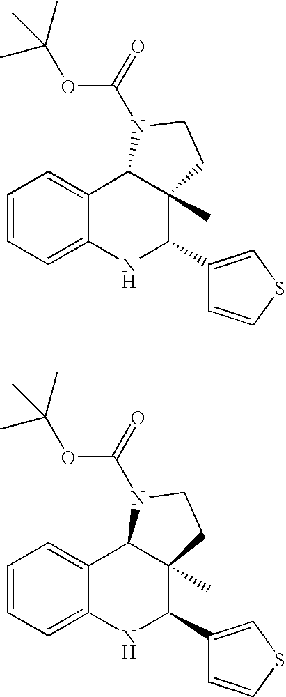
C1=CC=C2C(=C1)C1C(C)(C(C3=CSC=C3)N2)CCN1C(=O)OC(C)(C)C.C1=CC=C2C(=C1)C1C(C)(C(C3=CSC=C3)N2)CCN1C(=O)OC(C)(C)C
